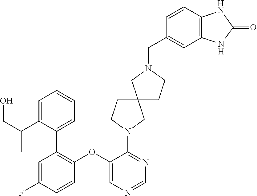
C1=NC=C(OC2=C(C3=CC=CC=C3C(C)CO)C=C(F)C=C2)C(N2CC3(CC2)CN(CC2=CC4=C(NC(=O)N4)C=C2)CC3)=N1
